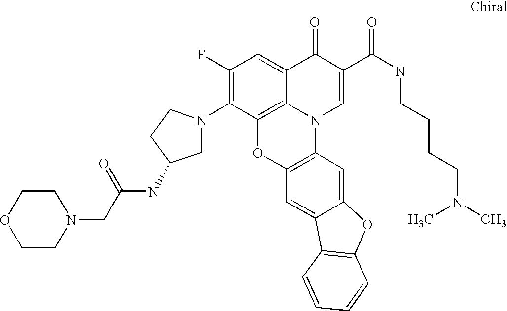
C1(F)=C(N2CC(NC(CN3CCOCC3)=O)CC2)C2=C3C(=C1)C(=O)C(C(NCCCCN(C)C)=O)=CN3C1=C(O2)C=C2C(=C1)OC1=C2C=CC=C1
